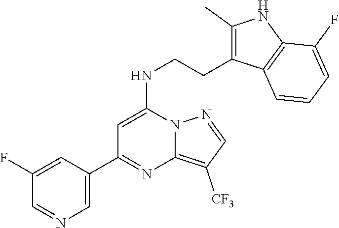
C1=C(NCCC2=C(C)NC3=C2C=CC=C3F)N2C(=C([CF3])C=N2)N=C1C1=CN=CC(F)=C1
